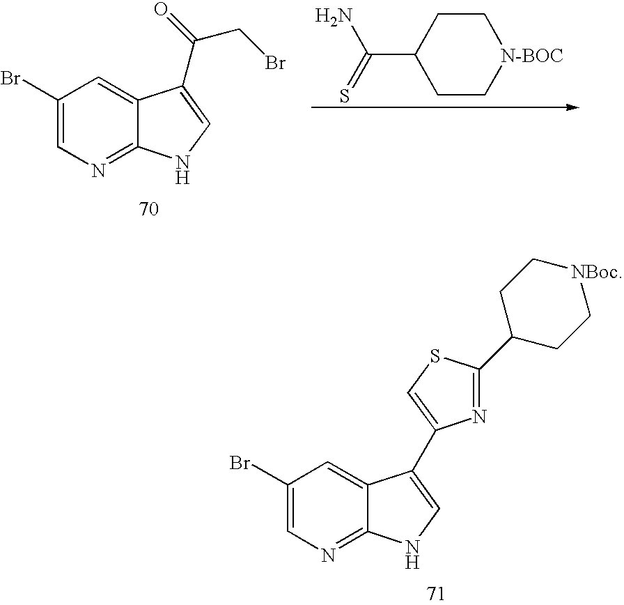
C1CC(C(N)=S)CC[N-BOC]1.C1(Br)=CN=C2C(=C1)C(C(=O)CBr)=CN2.C1(Br)=CN=C2C(=C1)C(C1=CSC(C3CC[NBoc]CC3)=N1)=CN2
